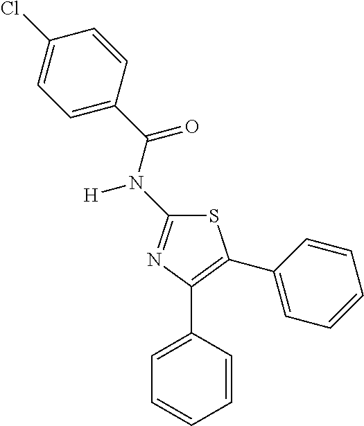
C1=C(C(=O)N(C2=NC(C3=CC=CC=C3)=C(C3=CC=CC=C3)S2)[H])C=CC(Cl)=C1
